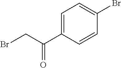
C1(C(CBr)=O)=CC=C(Br)C=C1
